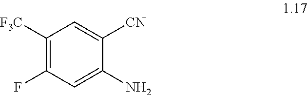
C1([F3C])=C(F)C=C(N)C([CN])=C1
